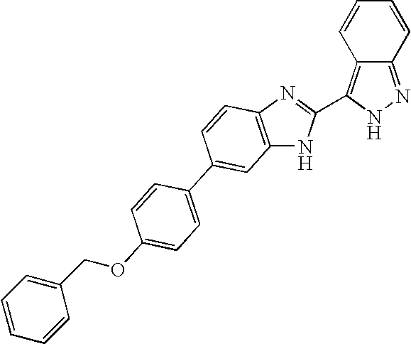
C1=CC2=C(C3=NC4=C(N3)C=C(C3=CC=C(OCC5=CC=CC=C5)C=C3)C=C4)NN=C2C=C1
